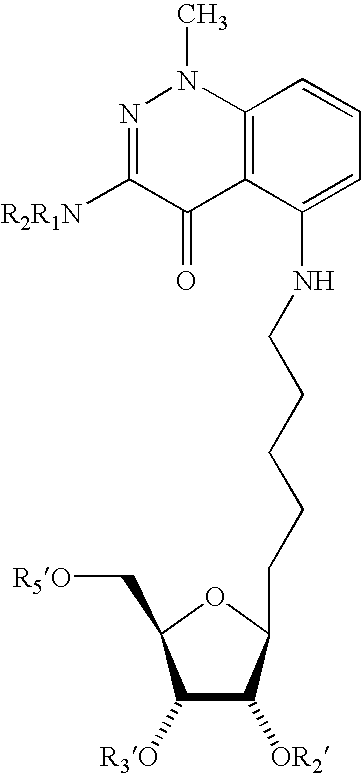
C12=C(C(NCCCCCC3C([OR2])C([R3O])C(C[R5O])O3)=CC=C1)C(=O)C([R2R1N])=NN2C
